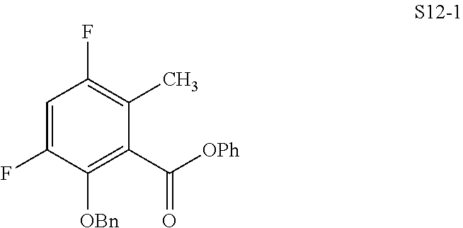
C1=C(F)C([OBn])=C(C(=O)[OPh])C(C)=C1F
